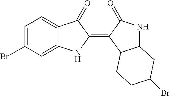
C1=C(Br)C=C2C(=C1)C(=O)C(=C1C3C(NC1=O)CC(Br)CC3)N2
